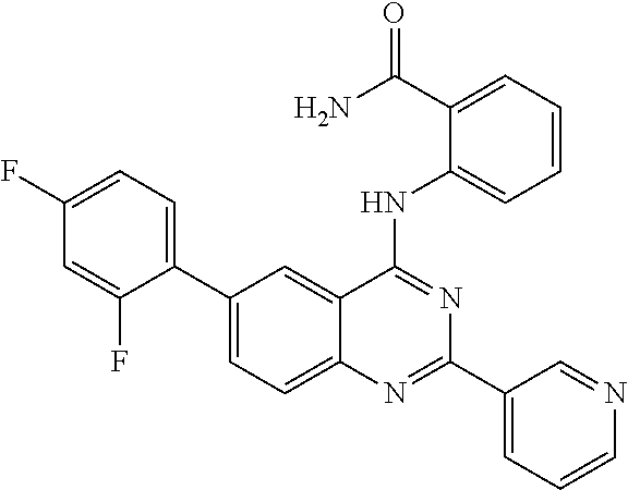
C1(C2=CC=C(F)C=C2F)=CC=C2C(=C1)C(NC1=CC=CC=C1C(N)=O)=NC(C1=CC=CN=C1)=N2
